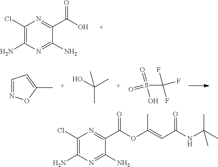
C1(Cl)=C(N)N=C(N)C(C(O)=O)=N1.C1=NOC(C)=C1.C(C)(O)(C)C.S(=O)(=O)(O)C(F)(F)F.C1(Cl)=C(N)N=C(N)C(C(OC(=CC(NC(C)(C)C)=O)C)=O)=N1
